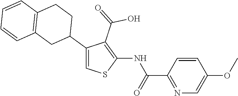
C1(C2CCC3=C(C2)C=CC=C3)=CSC(NC(C2=NC=C(OC)C=C2)=O)=C1C(=O)O
